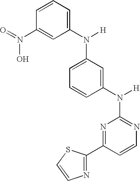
N1=C(N([H])C2=CC(N(C3=CC=CC(N(=O)O)=C3)[H])=CC=C2)N=C(C2=NC=CS2)C=C1
